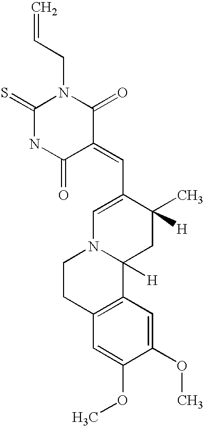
C=CCN1C(=S)NC(=O)C(=CC2=CN3C([H])(CC2(C)[H])C2=C(CC3)C=C(OC)C(OC)=C2)C1=O
